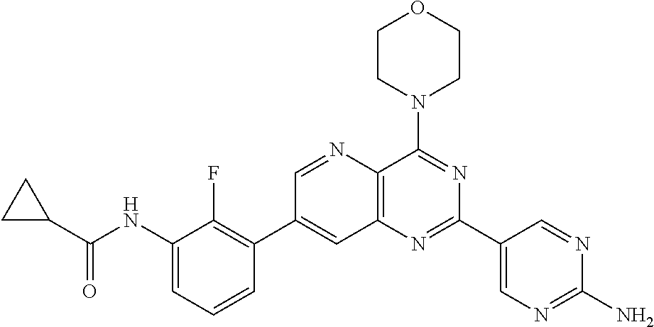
C1(NC(C2CC2)=O)=CC=CC(C2=CC3=C(N=C2)C(N2CCOCC2)=NC(C2=CN=C(N)N=C2)=N3)=C1F
